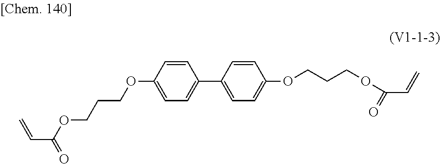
C(C(OCCCOC1=CC=C(C2=CC=C(OCCCOC(C=C)=O)C=C2)C=C1)=O)=C
